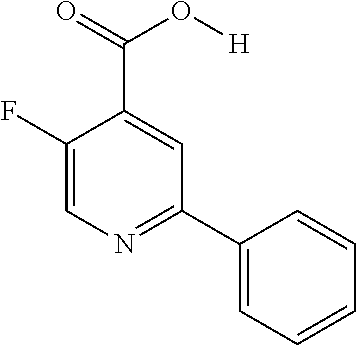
C1(F)=CN=C(C2=CC=CC=C2)C=C1C(=O)O[H]
